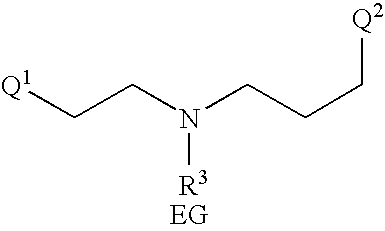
C(CN(CCC[Q2])[R3])[Q1].[EG]
